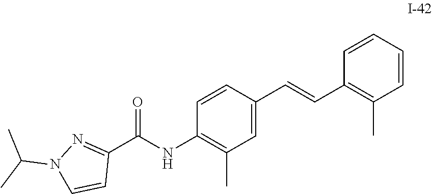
C(C1=NN(C(C)C)C=C1)(=O)NC1=C(C)C=C(C=CC2=C(C)C=CC=C2)C=C1
